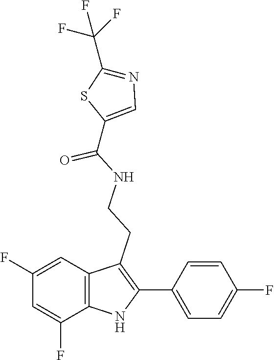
N(CCC1=C(C2=CC=C(F)C=C2)NC2=C1C=C(F)C=C2F)C(C1=CN=C(C(F)(F)F)S1)=O
